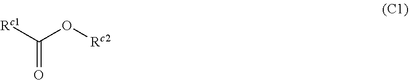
[Rc1]C(O[Rc2])=O
